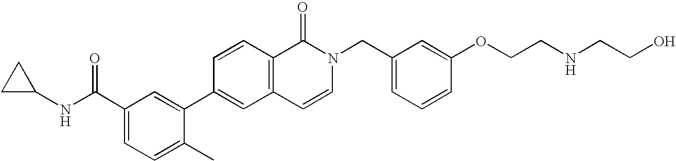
C1C(NC(C2=CC=C(C)C(C3=CC4=C(C=C3)C(=O)N(CC3=CC=CC(OCCNCCO)=C3)C=C4)=C2)=O)C1
